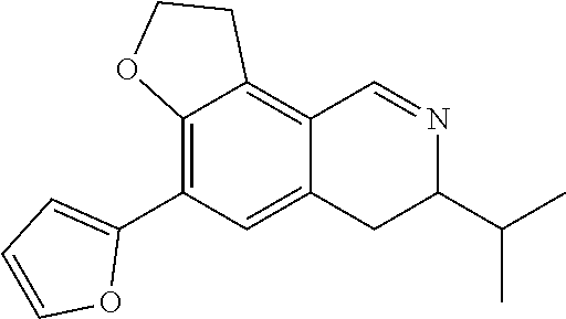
C12=C(C3=CC=CO3)C=C3C(=C1CCO2)C=NC(C(C)C)C3
